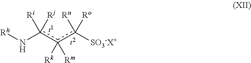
[Rh]Nc(c(c([SO3-X+])([Rn])[Ro])([Rk])[Rm])([Ri])[Rj]
